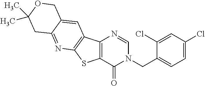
C12=C(C3=C(S1)N=C1C(=C3)COC(C)(C)C1)N=CN(CC1=CC=C(Cl)C=C1Cl)C2=O
